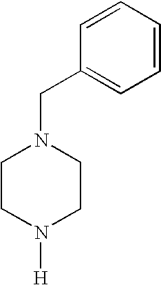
C1CN([H])CCN1CC1=CC=CC=C1
